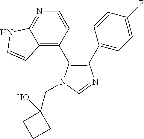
C1(C2=CC=C(F)C=C2)=C(C2=C3C(=NC=C2)NC=C3)N(CC2(O)CCC2)C=N1
